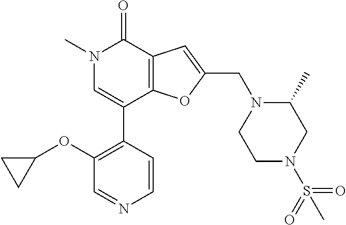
C1(OC2CC2)=C(C2=CN(C)C(=O)C3=C2OC(CN2CCN(S(=O)(=O)C)CC2C)=C3)C=CN=C1
